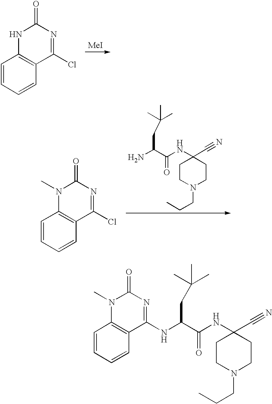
C1=CC=CC2=C1NC(=O)N=C2Cl.C1=CC=CC2=C1N(C)C(=O)N=C2NC(CC(C)(C)C)C(=O)NC1(C#N)CCN(CCC)CC1.C1=CC=CC2=C1N(C)C(=O)N=C2Cl.C1CN(CCC)CCC1(NC(=O)C(N)CC(C)(C)C)C#N
